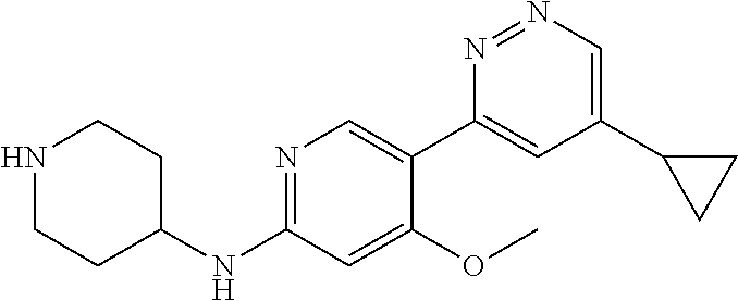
N1CCC(NC2=NC=C(C3=CC(C4CC4)=CN=N3)C(OC)=C2)CC1
